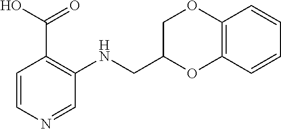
C1=CN=CC(NCC2OC3=C(OC2)C=CC=C3)=C1C(O)=O
